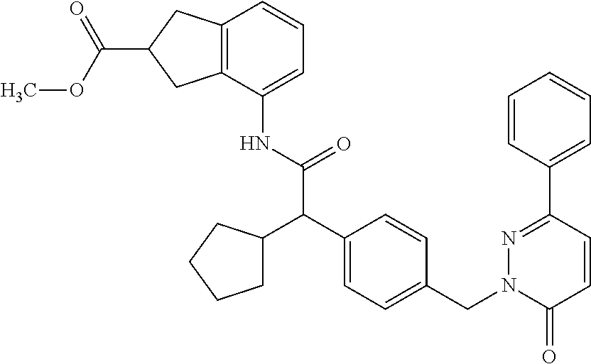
C1=CC(C2=NN(CC3=CC=C(C(C(NC4=CC=CC5=C4CC(C(OC)=O)C5)=O)C4CCCC4)C=C3)C(=O)C=C2)=CC=C1
